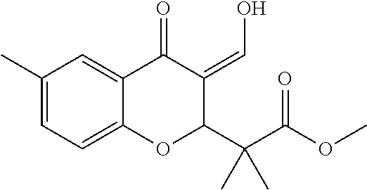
C1(C)=CC=C2C(=C1)C(=O)C(=CO)C(C(C(OC)=O)(C)C)O2
